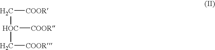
C([HOC](C[COOR])[COOR])[COOR]
